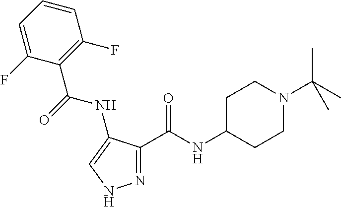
C(NC1=CNN=C1C(NC1CCN(C(C)(C)C)CC1)=O)(C1=C(F)C=CC=C1F)=O
